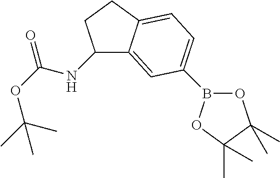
C1(NC(OC(C)(C)C)=O)C2=CC(B3OC(C)(C)C(C)(C)O3)=CC=C2CC1
